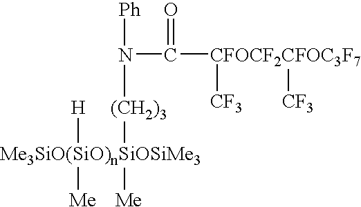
[Ph]N(C(=O)[CFOCF2CFOC3F7]([CF3])[CF3])[(CH2)3][Me3SiO(SiO)nSiOSiMe3]([H])([Me])[Me]
